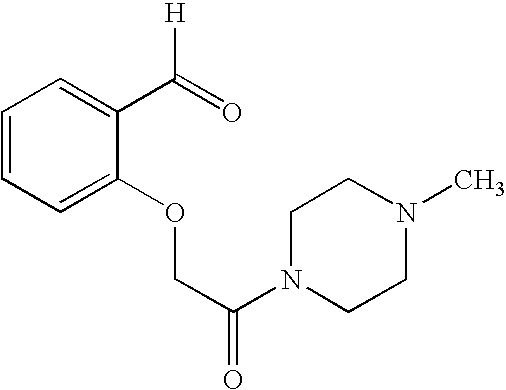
C1=CC=C(OCC(N2CCN(C)CC2)=O)C(C([H])=O)=C1
